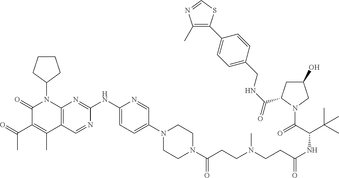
C1(=O)C(C(C)=O)=C(C)C2=C(N1C1CCCC1)N=C(NC1=CC=C(N3CCN(C(CCN(C)CCC(NC(C(N4CC(O)CC4C(=O)NCC4=CC=C(C5=C(C)N=CS5)C=C4)=O)C(C)(C)C)=O)=O)CC3)C=N1)N=C2
